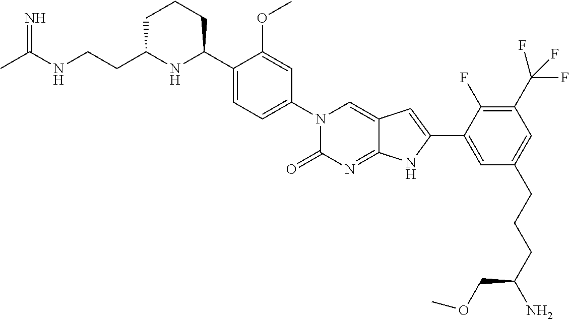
CC(NCCC1NC(C2=CC=C(N3C(=O)N=C4C(=C3)C=C(C3=CC(CCCC(N)COC)=CC(C(F)(F)F)=C3F)N4)C=C2OC)CCC1)=N
